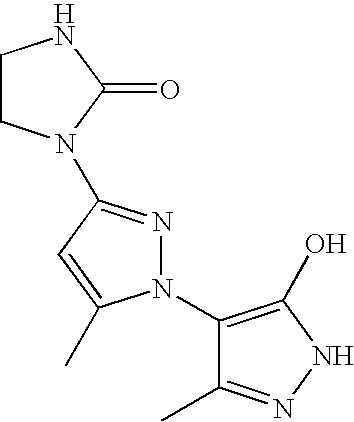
C1(N2N=C(N3CCNC3=O)C=C2C)=C(O)NN=C1C
